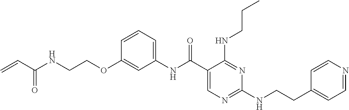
C1(NC(C2=CN=C(NCCC3=CC=NC=C3)N=C2NCCC)=O)=CC=CC(OCCNC(=O)C=C)=C1
